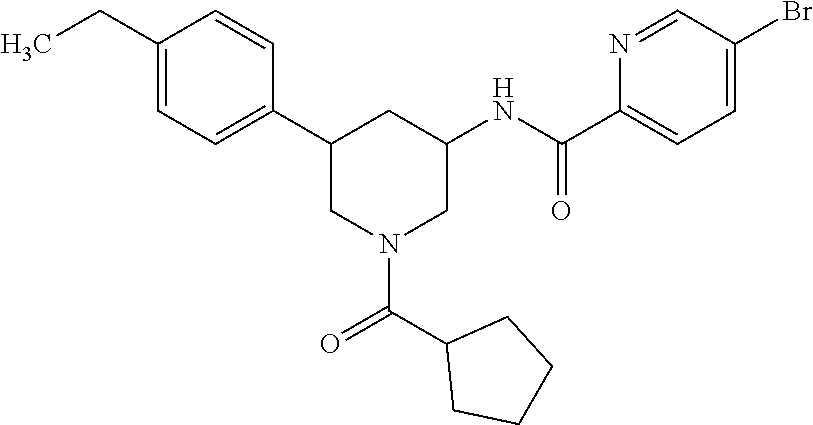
C1(CC)=CC=C(C2CN(C(=O)C3CCCC3)CC(NC(C3=CC=C(Br)C=N3)=O)C2)C=C1
